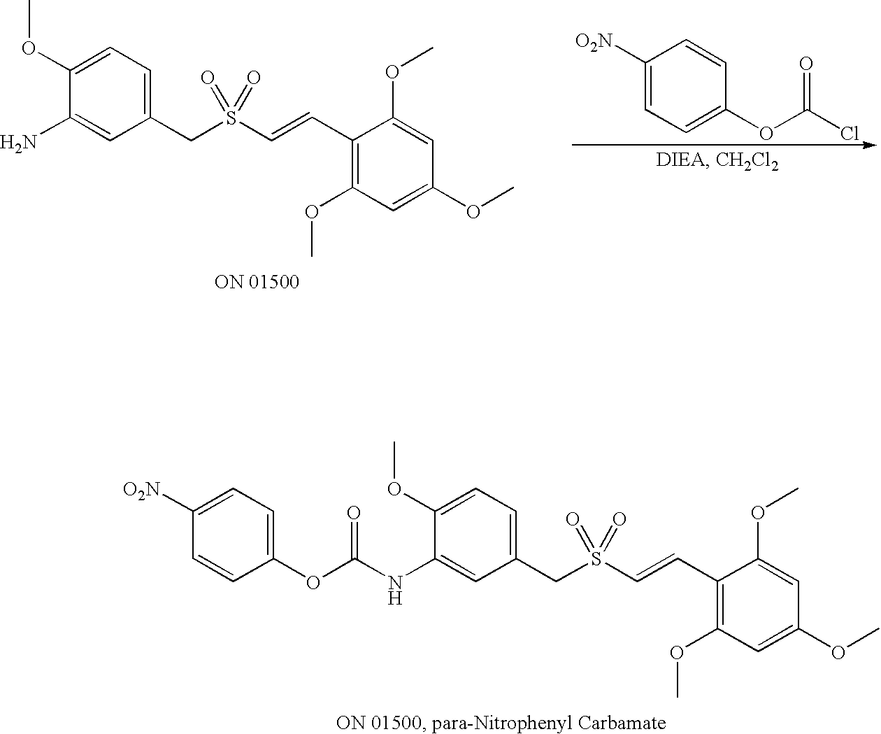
C1=C([O2N])C=CC(OC(Cl)=O)=C1.NC1=CC(CS(C=CC2=C(OC)C=C(OC)C=C2OC)(=O)=O)=CC=C1OC.C1(NC(OC2=CC=C([O2N])C=C2)=O)=CC(CS(C=CC2=C(OC)C=C(OC)C=C2OC)(=O)=O)=CC=C1OC
